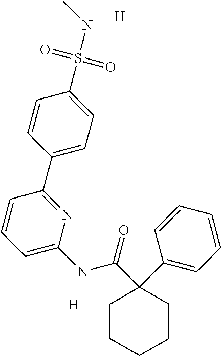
C1=CC=C(NC(C2(C3=CC=CC=C3)CCCCC2)=O)N=C1C1=CC=C(S(=O)(=O)NC)C=C1.[H].[H]
